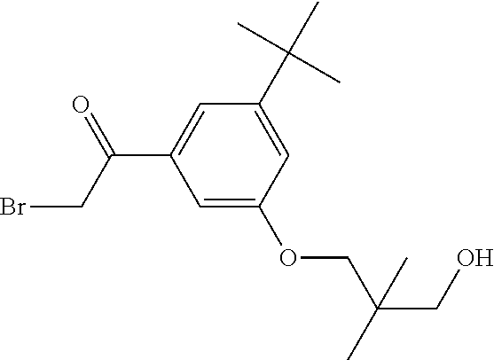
C1=C(OCC(CO)(C)C)C=C(C(C)(C)C)C=C1C(=O)CBr
